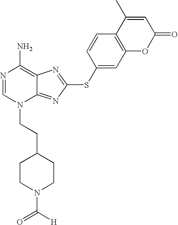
N1=CN(CCC2CCN(C([H])=O)CC2)C2=NC(SC3=CC4=C(C=C3)C(C)=CC(=O)O4)=NC2=C1N
